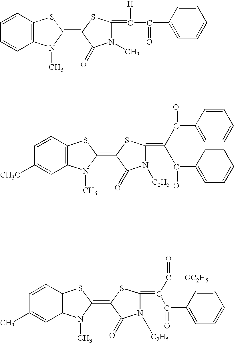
C1=CC2=C(C=C1)N(C)C(=C1C(=O)N(C)C(=C(C(C3=CC=CC=C3)=O)[H])S1)S2.C1=CC2=C(C=C1C)N(C)C(=C1C(=O)N([C2H5])C(=C(C(=O)[OC2H5])C(C3=CC=CC=C3)=O)S1)S2.C1=CC2=C(C=C1[CH3O])N(C)C(=C1C(=O)N([C2H5])C(=C(C(C3=CC=CC=C3)=O)C(C3=CC=CC=C3)=O)S1)S2
